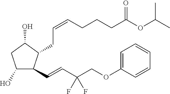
C1(O)C(C=CC(COC2=CC=CC=C2)(F)F)C(CC=CCCCC(OC(C)C)=O)C(O)C1
